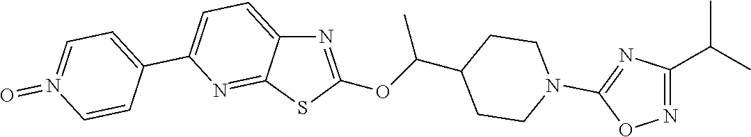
C1=C(C2=CC=N(=O)C=C2)N=C2C(=C1)N=C(OC(C1CCN(C3=NC(C(C)C)=NO3)CC1)C)S2
